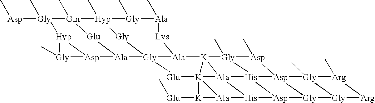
[Gly]1([Asp]C)(C)[Gln]2(C)[Hyp]3(C)[Gly](C)[Ala](C)[Lys]4[Gly]35[Glu]23[Hyp]12[Gly](C)[Asp]2[Ala]3[Gly]51[Ala]4[K]23[Gly]4(C)[Asp](C)[Asp]56[His]47[Ala]24[K]32([Glu]1)[K]([Glu]C)[Ala]2[His]4[Asp]7[Gly]5[Gly]1[Gly]6(C)[Arg](C)[Arg]1
